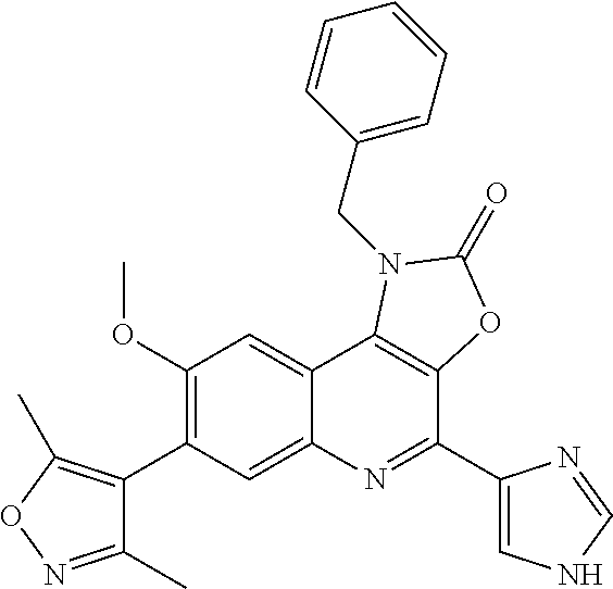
C1(C)=NOC(C)=C1C1=C(OC)C=C2C(=C1)N=C(C1=CNC=N1)C1=C2N(CC2=CC=CC=C2)C(=O)O1
